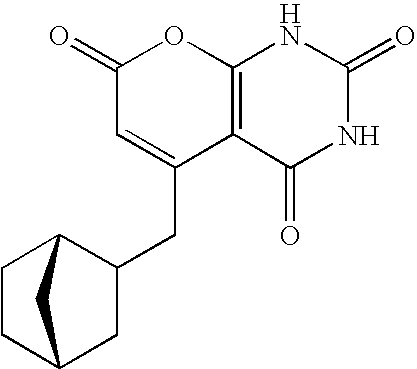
C1(=O)C=C(CC2C3CCC(C2)C3)C2=C(O1)NC(=O)NC2=O
